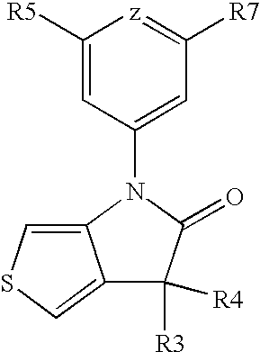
C1([R5])=CC(N2C(=O)C([R3])([R4])C3=CSC=C32)=CC([R7])=[z]1
